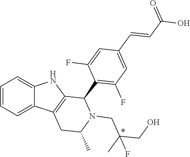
C1=CC=C2C(=C1)NC1=C2CC(C)N(CC(C)(CO)F)C1C1=C(F)C=C(C=CC(O)=O)C=C1F
